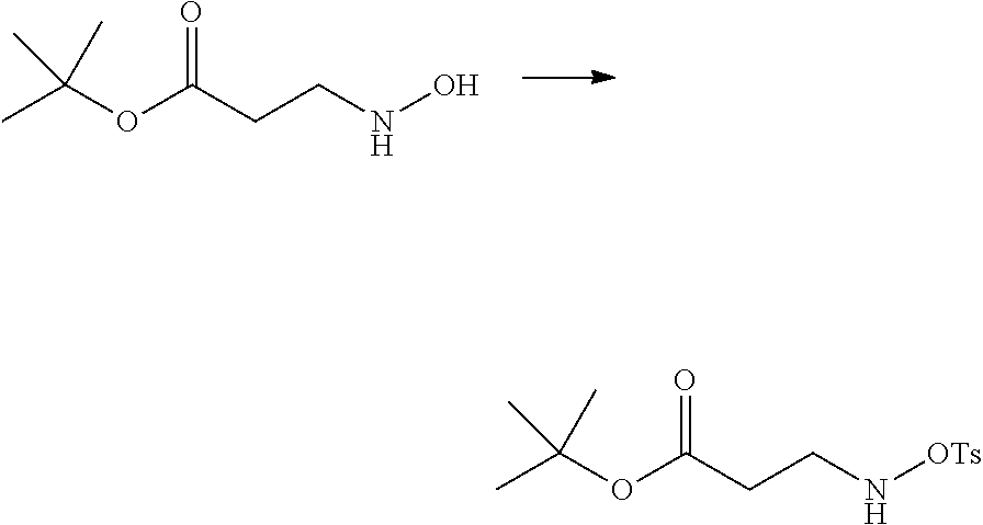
CC(C)(C)OC(CCNO)=O.CC(C)(C)OC(CCN[OTs])=O
